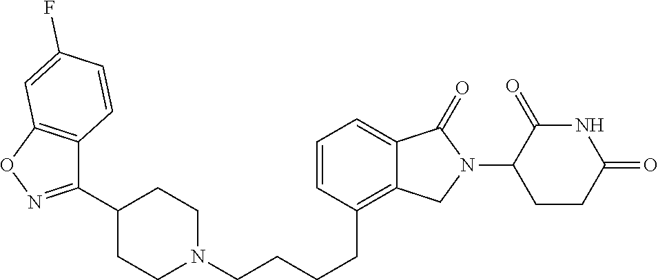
C(CCCC1=C2C(=CC=C1)C(=O)N(C1C(=O)NC(=O)CC1)C2)N1CCC(C2=NOC3=C2C=CC(F)=C3)CC1
